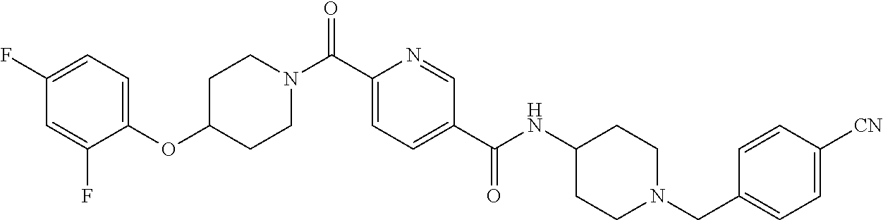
C1C(OC2=CC=C(F)C=C2F)CCN(C(C2=CC=C(C(NC3CCN(CC4=CC=C([CN])C=C4)CC3)=O)C=N2)=O)C1
